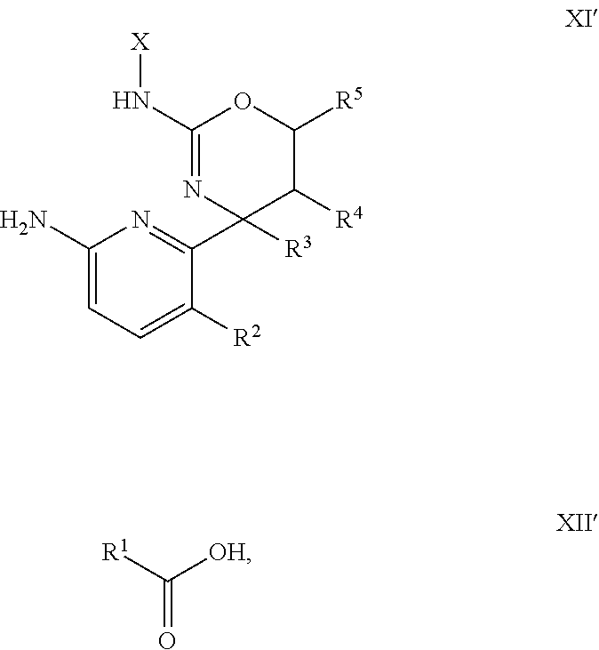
C1(N[X])=NC(C2=NC(N)=CC=C2[R2])([R3])C([R4])C([R5])O1.[R1]C([OH])=O
